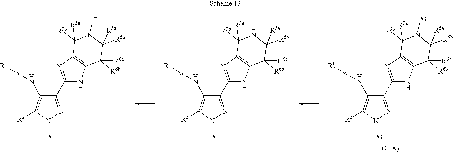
C1([R3b])([R3a])N([PG])C([R5b])([R5a])C([R6b])([R6a])C2=C1N=C(C1=NN([PG])C([R2])=C1N[A][R1])N2.C1([R3b])([R3a])NC([R5b])([R5a])C([R6b])([R6a])C2=C1N=C(C1=NN([PG])C([R2])=C1N[A][R1])N2.C1([R3b])([R3a])N([R4])C([R5b])([R5a])C([R6b])([R6a])C2=C1N=C(C1=NN([PG])C([R2])=C1N[A][R1])N2
